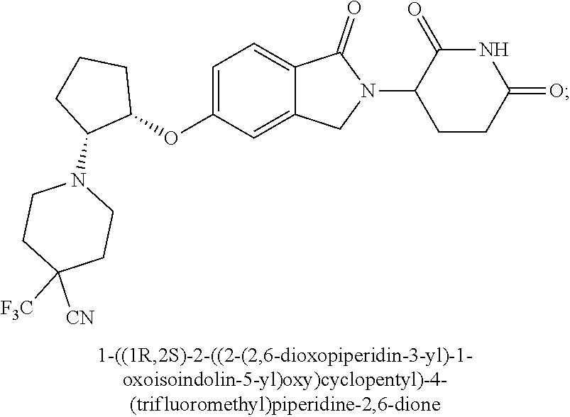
C1=C(OC2CCCC2N2CCC([F3C])([CN])CC2)C=C2C(=C1)C(=O)N(C1CCC(=O)NC1=O)C2
